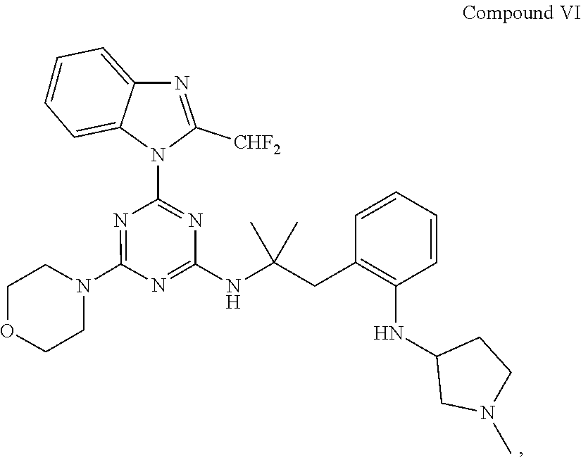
N1(C2=NC(N3C([CHF2])=NC4=CC=CC=C34)=NC(NC(CC3=C(NC4CN(C)CC4)C=CC=C3)(C)C)=N2)CCOCC1
